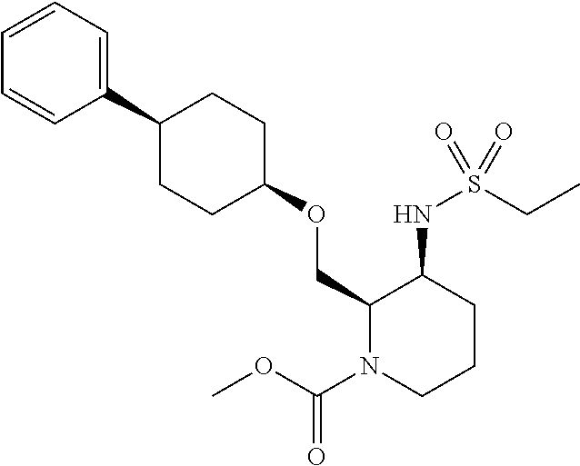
C1=CC=C(C2CCC(OCC3N(C(OC)=O)CCCC3NS(CC)(=O)=O)CC2)C=C1
